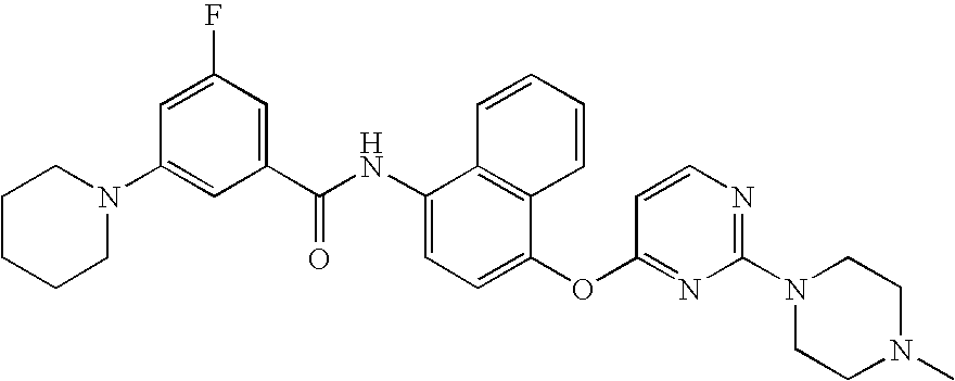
C1CCCN(C2=CC(C(NC3=CC=C(OC4=NC(N5CCN(C)CC5)=NC=C4)C4=C3C=CC=C4)=O)=CC(F)=C2)C1
